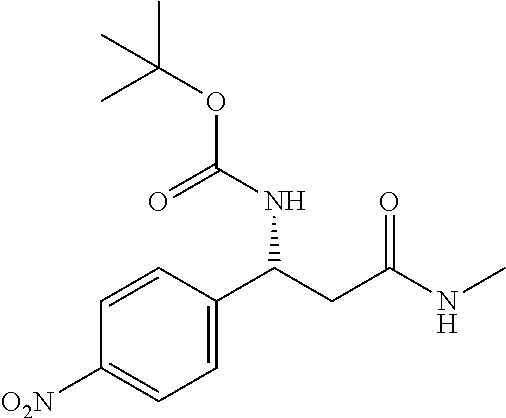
C1([O2N])=CC=C(C(CC(NC)=O)NC(OC(C)(C)C)=O)C=C1
